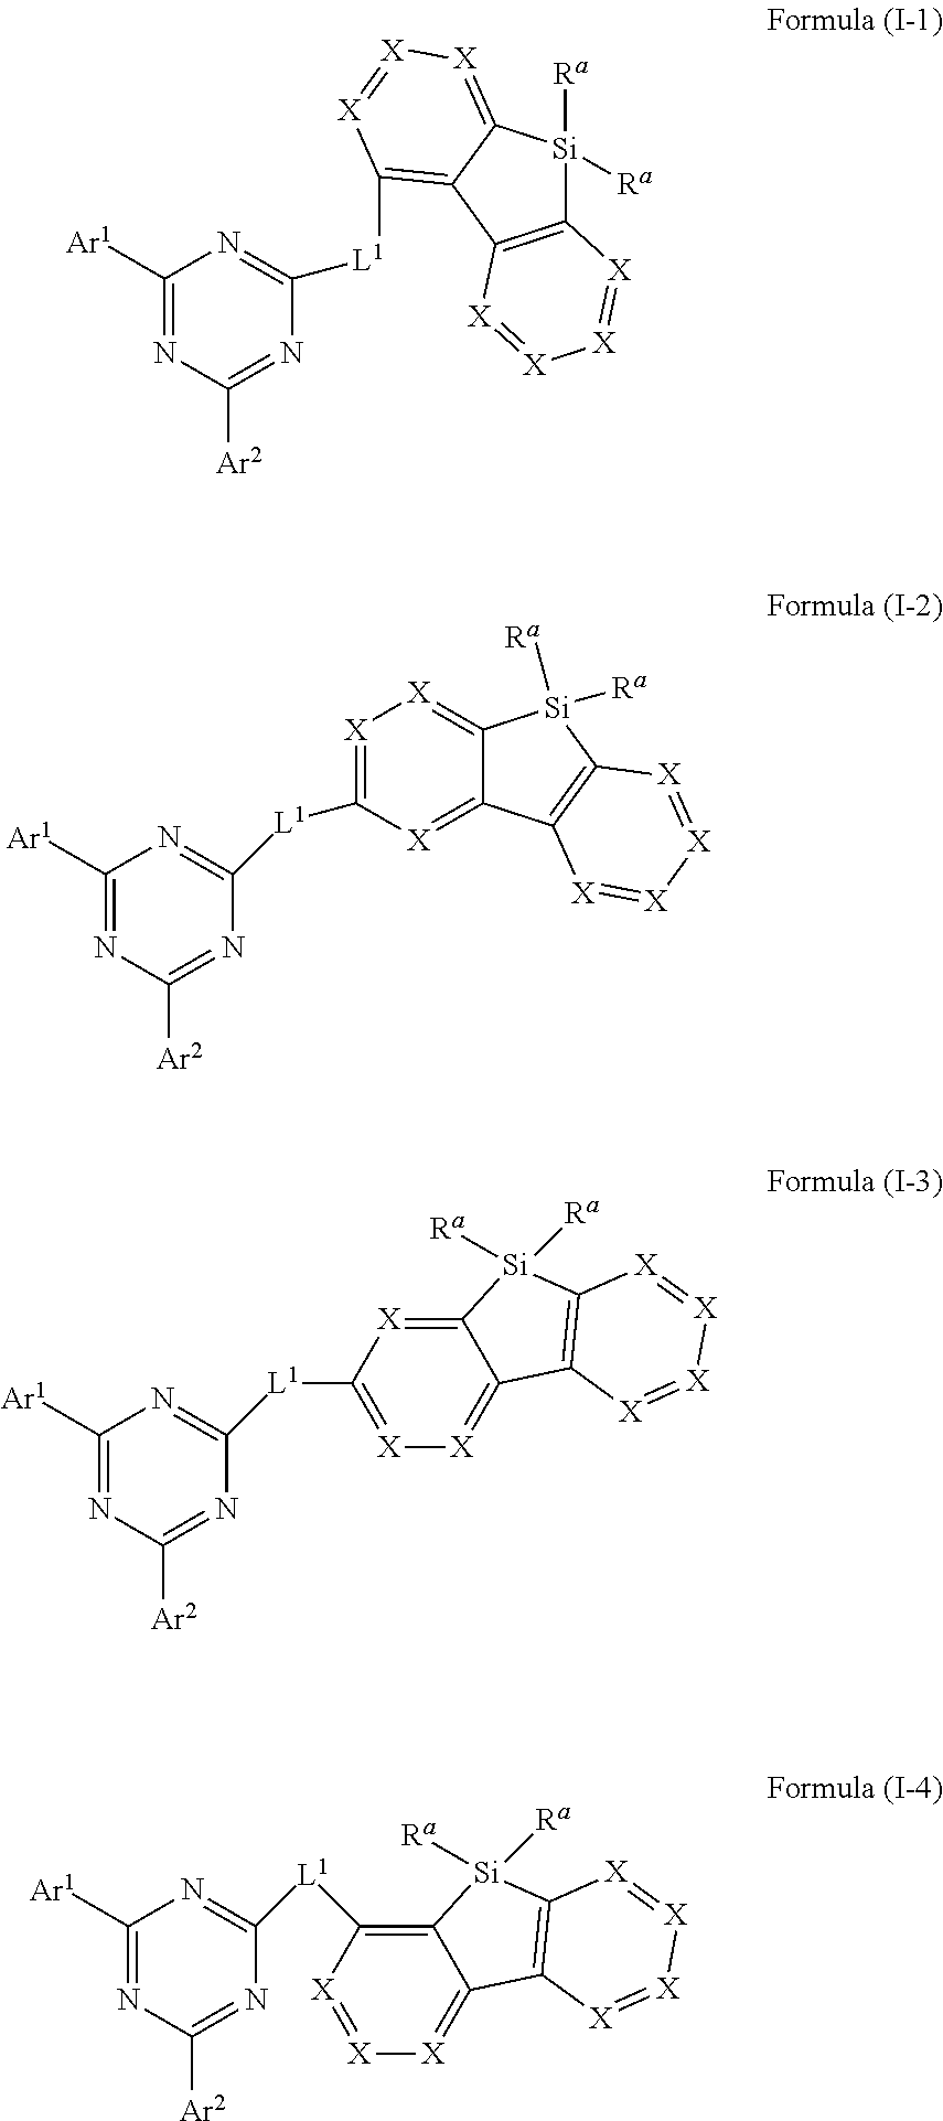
C1([Ar1])=NC([Ar2])=NC([L1]C2=C3C(=[X][X]=[X]2)[Si]([Ra])([Ra])C2=C3[X]=[X][X]=[X]2)=N1.C1([Ar1])=NC([Ar2])=NC([L1]C2=[X][X]=C3C(=[X]2)C2=C([Si]3([Ra])[Ra])[X]=[X][X]=[X]2)=N1.C1([Ar1])=NC([Ar2])=NC([L1]C2=[X][X]=C3C(=[X]2)[Si]([Ra])([Ra])C2=C3[X]=[X][X]=[X]2)=N1.C1([Ar1])=NC([Ar2])=NC([L1]C2=C3C(=[X][X]=[X]2)C2=C([Si]3([Ra])[Ra])[X]=[X][X]=[X]2)=N1
